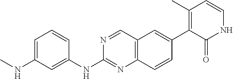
C1=C(NC)C=C(NC2=NC3=C(C=N2)C=C(C2=C(C)C=CNC2=O)C=C3)C=C1
